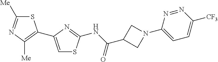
S1C([Me])=NC([Me])=C1C1=CSC(NC(=O)C2CN(C3=CC=C([CF3])N=N3)C2)=N1
